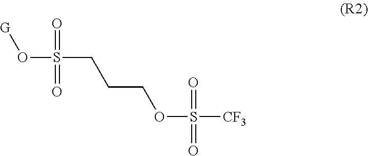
O(S(CCCOS([CF3])(=O)=O)(=O)=O)[G]
